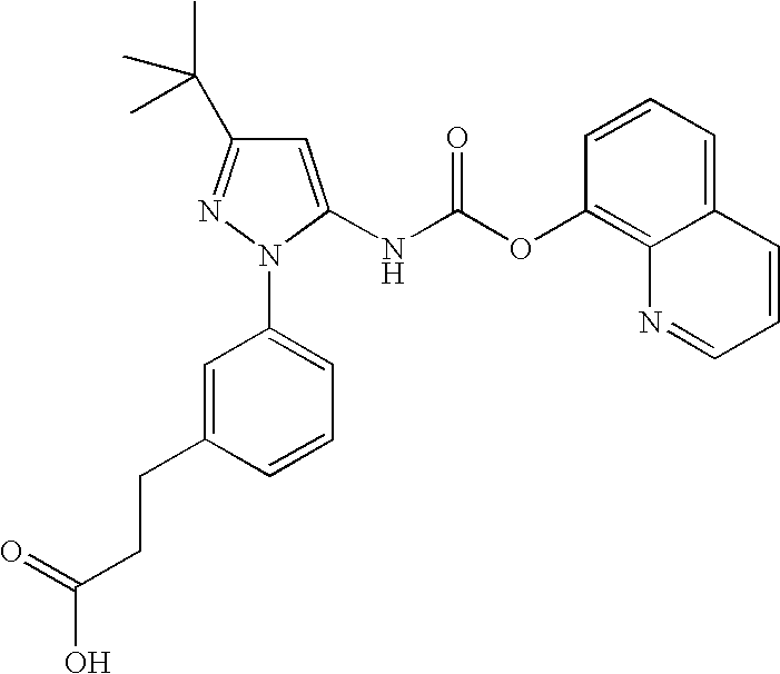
C1=CC=C2C(=C1OC(NC1=CC(C(C)(C)C)=NN1C1=CC=CC(CCC(O)=O)=C1)=O)N=CC=C2
